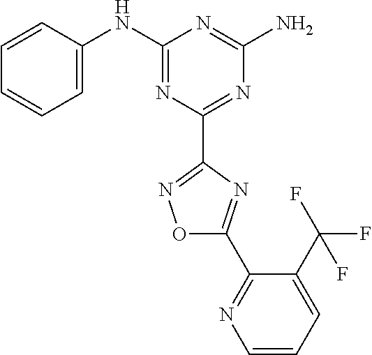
C1=CC(NC2=NC(C3=NOC(C4=NC=CC=C4C(F)(F)F)=N3)=NC(N)=N2)=CC=C1
